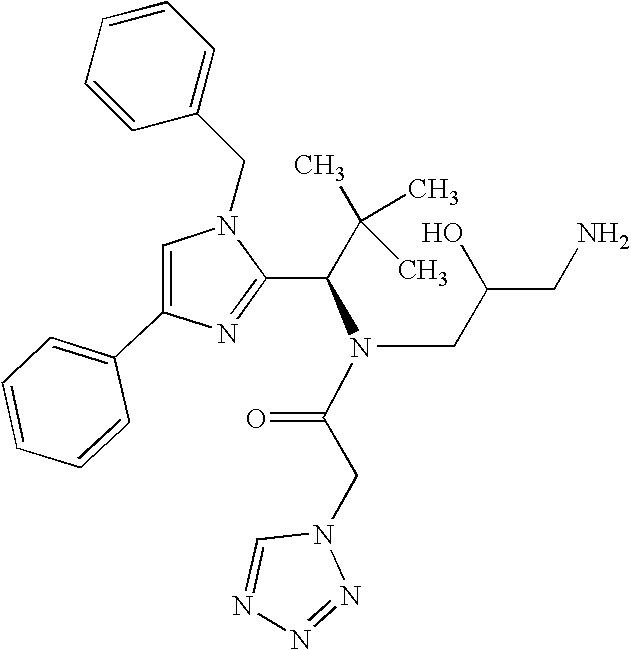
C1=C(C2=CC=CC=C2)N=C(C(C(C)(C)C)N(C(CN2C=NN=N2)=O)CC(CN)O)N1CC1=CC=CC=C1
